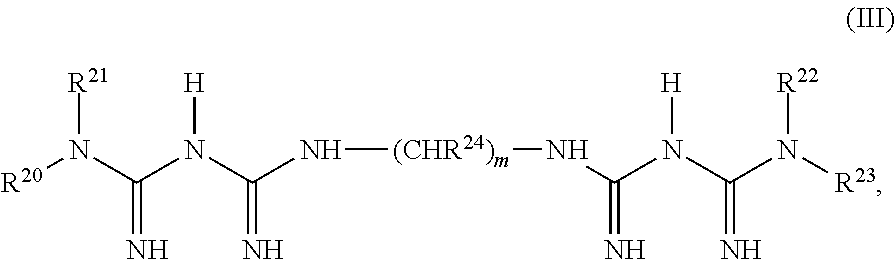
[R20]N(C(N(C(N[(CHR24)m]NC(=N)N([H])C(=N)N([R22])[R23])=N)[H])=N)[R21]
